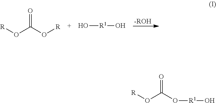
[-ROH].[R]OC(O[R])=O.O[R1]O.[R]OC(O[R1]O)=O
